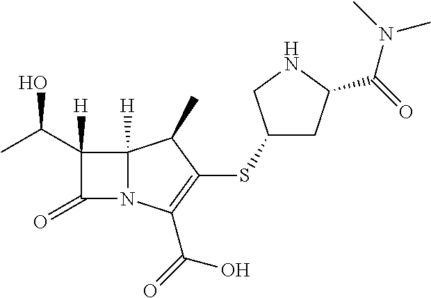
C12([H])N(C(C(=O)O)=C(SC3CC(C(=O)N(C)C)NC3)C1C)C(=O)C2(C(C)O)[H]
